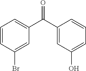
C1=CC(Br)=CC(C(C2=CC(O)=CC=C2)=O)=C1
